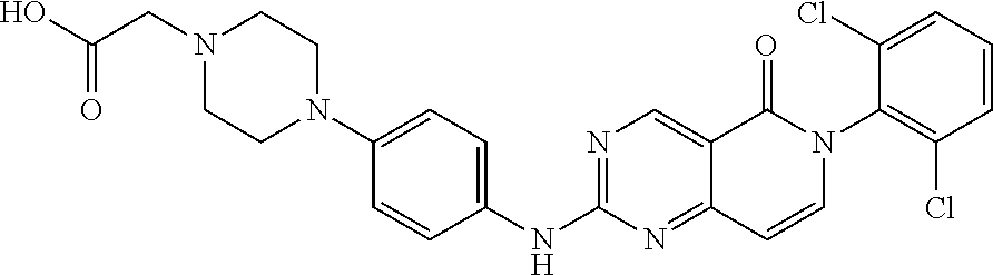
N1(CC(O)=O)CCN(C2=CC=C(NC3=NC=C4C(=N3)C=CN(C3=C(Cl)C=CC=C3Cl)C4=O)C=C2)CC1
